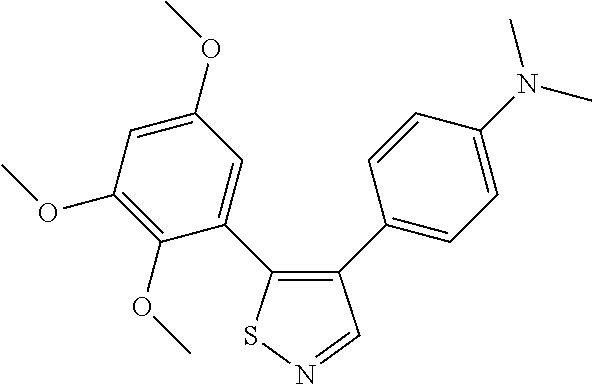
C1(OC)=C(OC)C(C2=C(C3=CC=C(N(C)C)C=C3)C=NS2)=CC(OC)=C1
